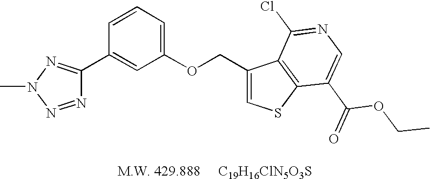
N1=NN(C)N=C1C1=CC(OCC2=CSC3=C2C(Cl)=NC=C3C(=O)OCC)=CC=C1
